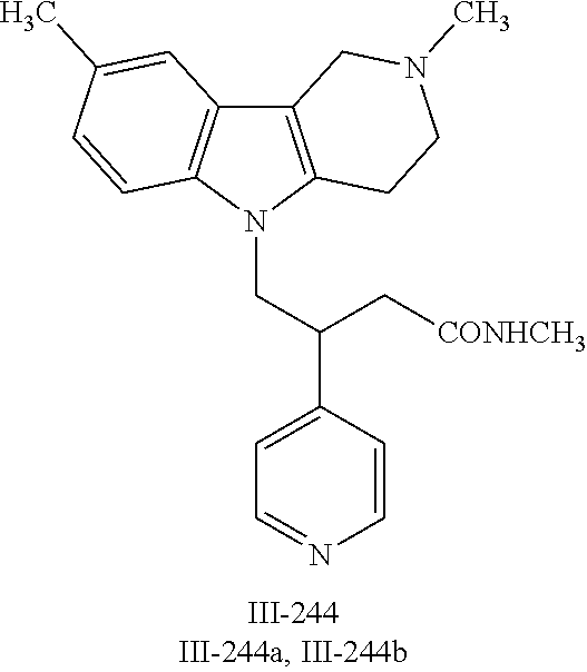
N1(CC(C2=CC=NC=C2)C[CONHCH3])C2=C(C3=C1C=CC(C)=C3)CN(C)CC2
